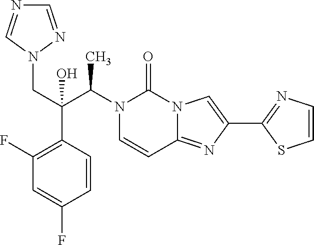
N1(C(C(CN2N=CN=C2)(C2=C(F)C=C(F)C=C2)O)C)C=CC2=NC(C3=NC=CS3)=CN2C1=O
